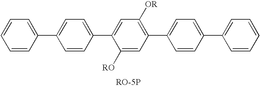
C1(C2=CC=C(C3=CC([OR])=C(C4=CC=C(C5=CC=CC=C5)C=C4)C=C3[RO])C=C2)=CC=CC=C1
